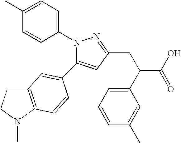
C1=C(C2=CC3=C(N(C)CC3)C=C2)N(C2=CC=C(C)C=C2)N=C1CC(C1=CC=CC(C)=C1)C(O)=O
